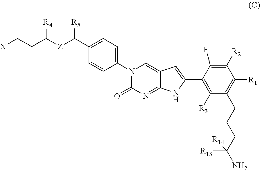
N1(C2=CC=C(C([Z]C(CC[X])[RA])[R5])C=C2)C(=O)N=C2C(=C1)C=C(C1=C([R3])C(CCCC(N)([R13])[R14])=C([R1])C([R2])=C1F)N2
